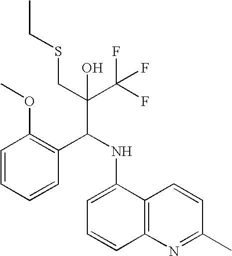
C1=CC=CC(C(NC2=CC=CC3=C2C=CC(C)=N3)C(C(F)(F)F)(CSCC)O)=C1OC
